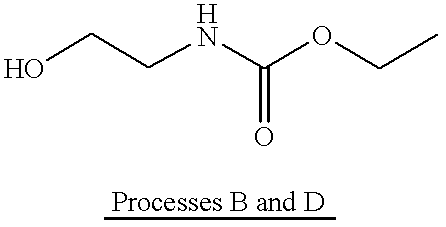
OCCNC(=O)OCC
